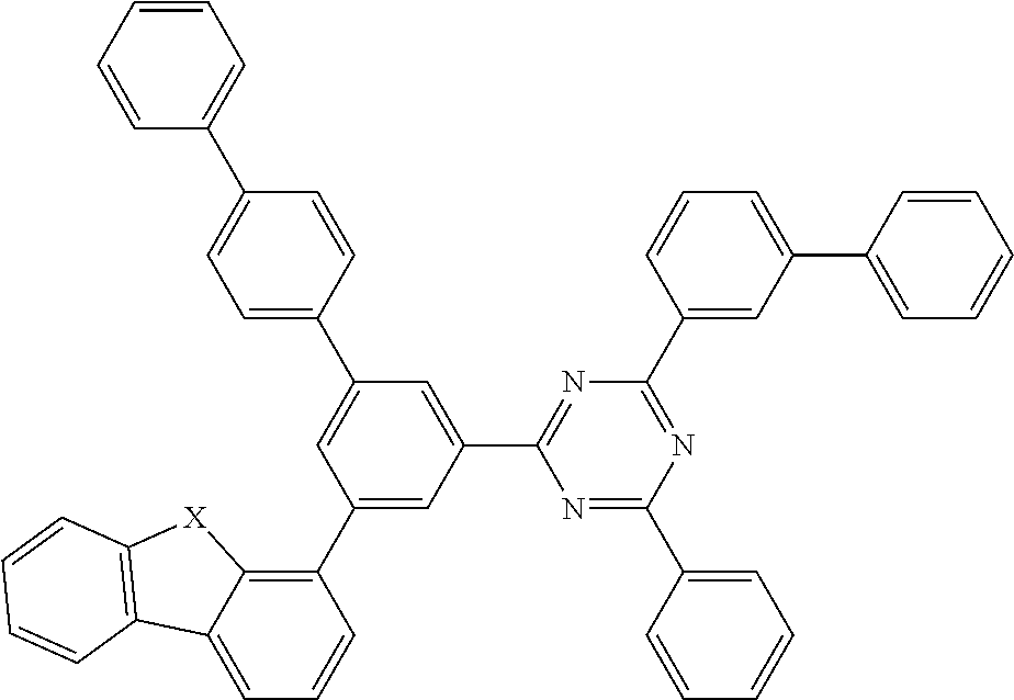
C1(C2=CC(C3=NC(C4=CC(C5=CC=CC=C5)=CC=C4)=NC(C4=CC=CC=C4)=N3)=CC(C3=CC=C(C4=CC=CC=C4)C=C3)=C2)=C2C(=CC=C1)C1=C([X]2)C=CC=C1
